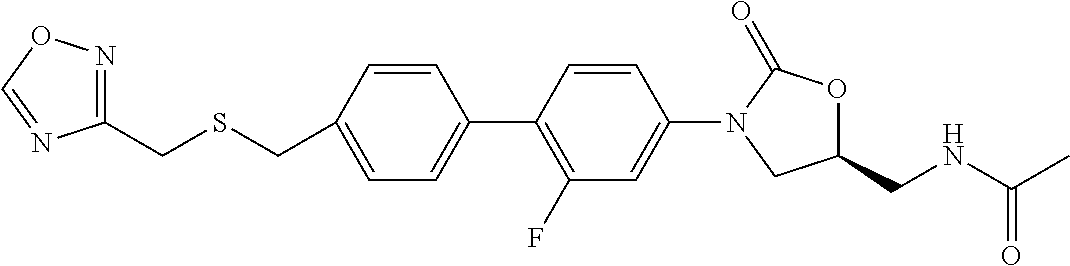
C1=CC(CSCC2=NOC=N2)=CC=C1C1=C(F)C=C(N2CC(CNC(C)=O)OC2=O)C=C1
